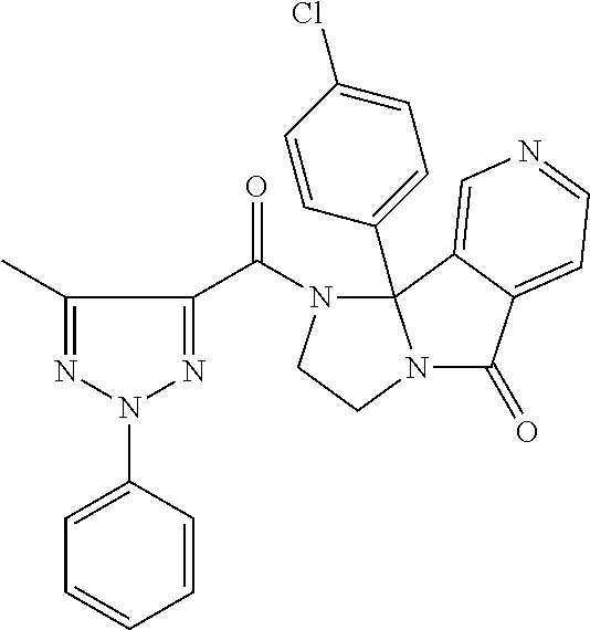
C1=CC(C23N(C(C4=NN(C5=CC=CC=C5)N=C4C)=O)CCN2C(=O)C2=CC=NC=C32)=CC=C1Cl
